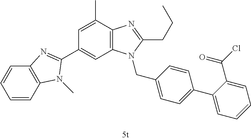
C12=C(C(C)=CC(C3=NC4=C(C=CC=C4)N3C)=C1)N=C(CCC)N2CC1=CC=C(C2=CC=CC=C2C(Cl)=O)C=C1
